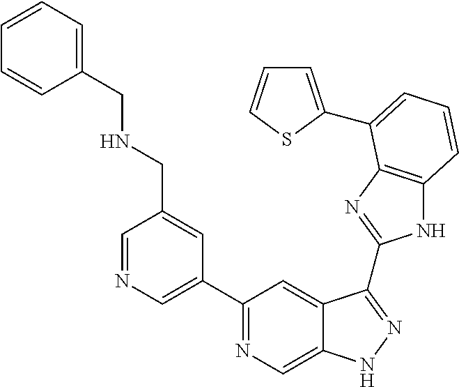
C1=NC=C(C2=NC=C3C(=C2)C(C2=NC4=C(N2)C=CC=C4C2=CC=CS2)=NN3)C=C1CNCC1=CC=CC=C1
